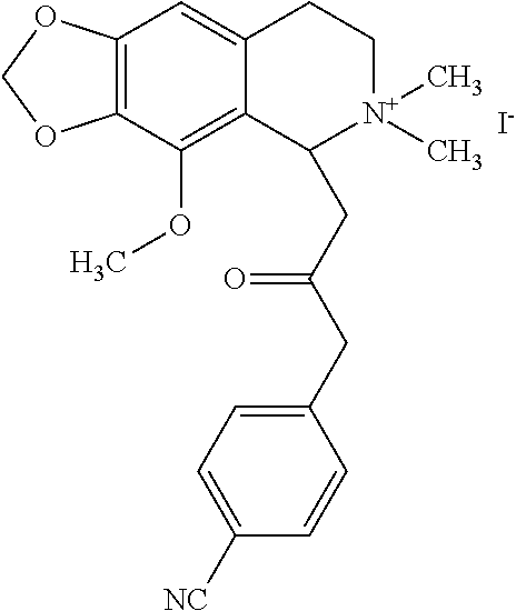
[I-].C12=C(C(OC)=C3C(=C1)CC[N+](C)(C)C3CC(CC1=CC=C([NC])C=C1)=O)OCO2
